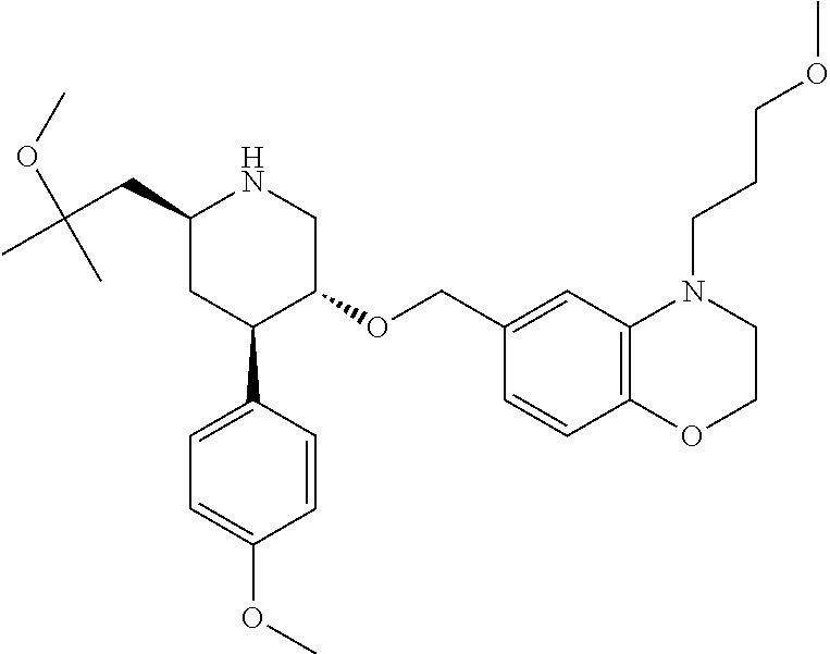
C1(CC(OC)(C)C)CC(C2=CC=C(OC)C=C2)C(OCC2=CC3=C(C=C2)OCCN3CCCOC)CN1
